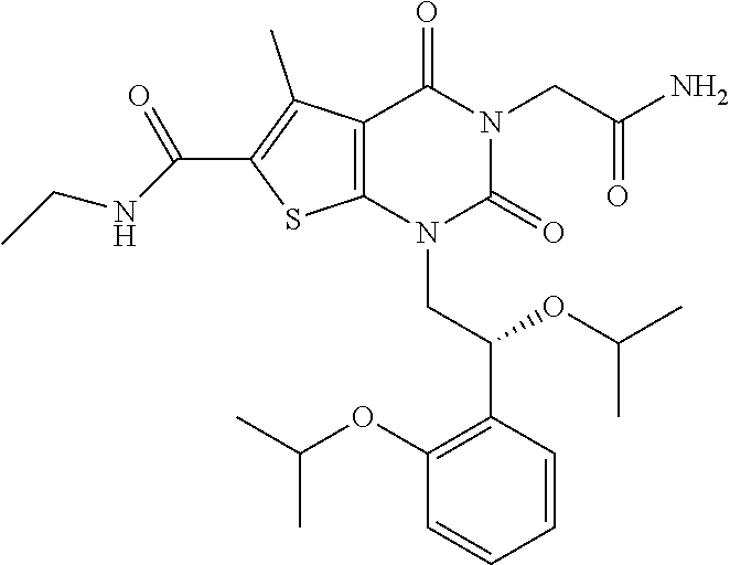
C12=C(N(CC(C3=C(OC(C)C)C=CC=C3)OC(C)C)C(=O)N(CC(N)=O)C1=O)SC(C(=O)NCC)=C2C
